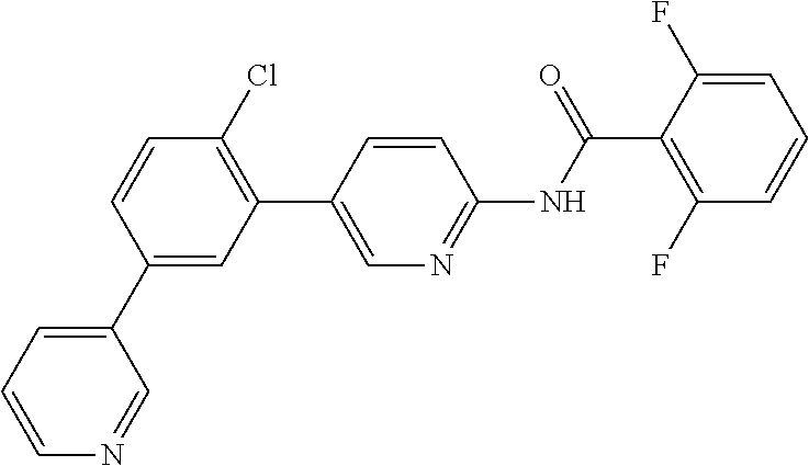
C1(C2=CC=CN=C2)=CC(C2=CN=C(NC(C3=C(F)C=CC=C3F)=O)C=C2)=C(Cl)C=C1
